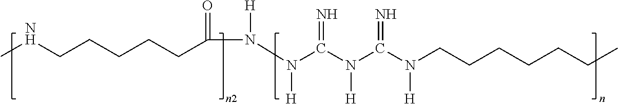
CNCCCCCC(=O)N(N(C(N(C(N(CCCCCCC)[H])=N)[H])=N)[H])[H]
